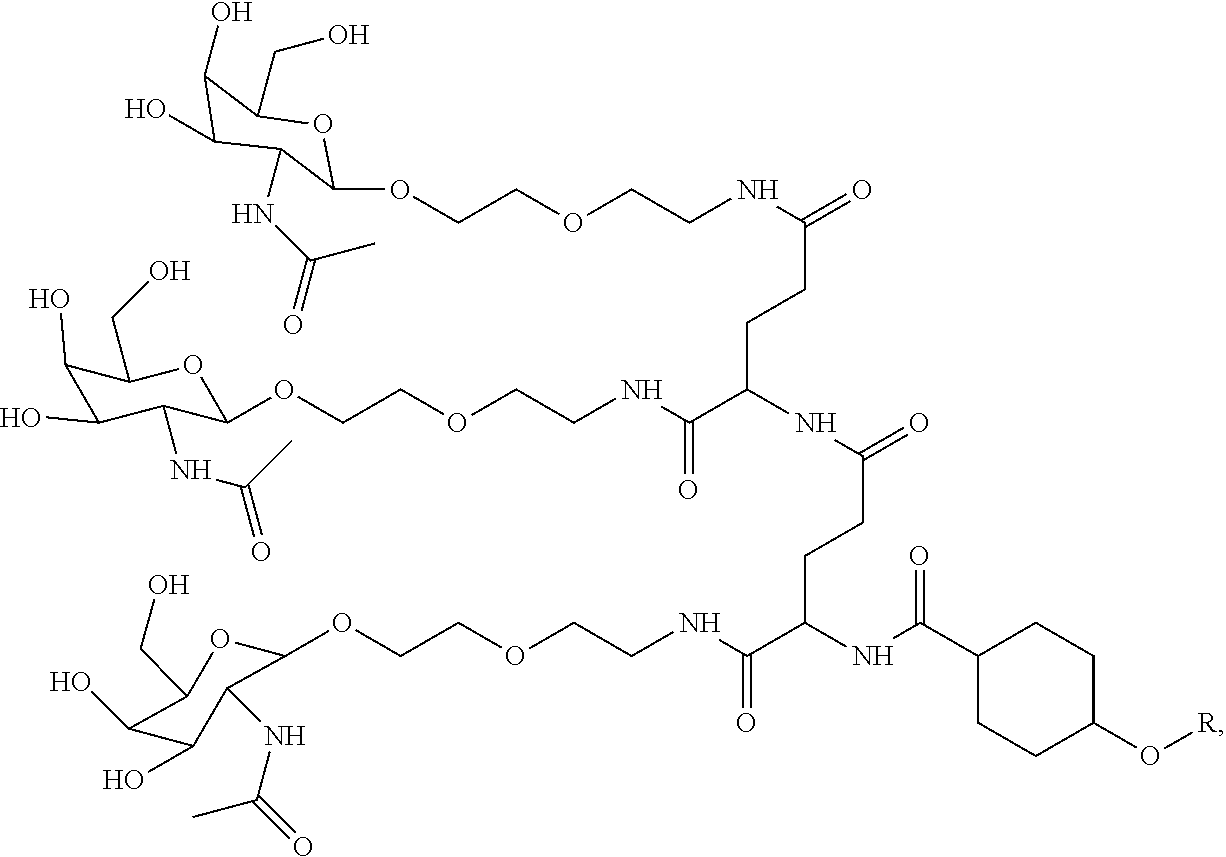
C1(O)C(O)C(NC(=O)C)C(OCCOCCNC(=O)CCC(NC(=O)CCC(C(NCCOCCOC2OC(CO)C(O)C(O)C2NC(=O)C)=O)NC(C2CCC(O[R])CC2)=O)C(NCCOCCOC2C(NC(=O)C)C(O)C(O)C(CO)O2)=O)OC1CO
